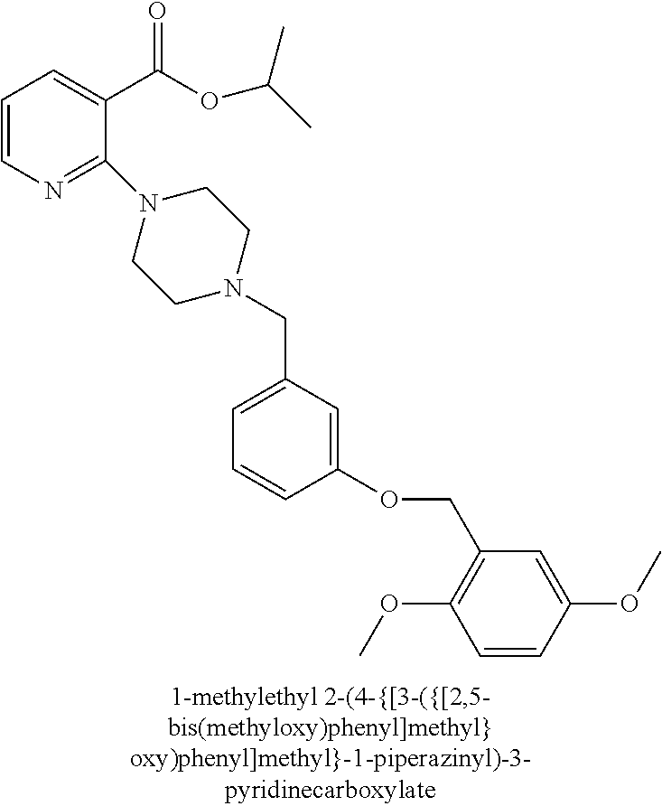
C1=CN=C(N2CCN(CC3=CC=CC(OCC4=C(OC)C=CC(OC)=C4)=C3)CC2)C(C(OC(C)C)=O)=C1
